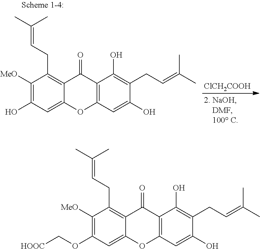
O(C1=C([MeO])C(CC=C(C)C)=C2C(=C1)OC1=C(C2=O)C(O)=C(CC=C(C)C)C(O)=C1)C[HOOC].OC1=C([MeO])C(CC=C(C)C)=C2C(=C1)OC1=C(C2=O)C(O)=C(CC=C(C)C)C(O)=C1.[ClCH2COOH]
